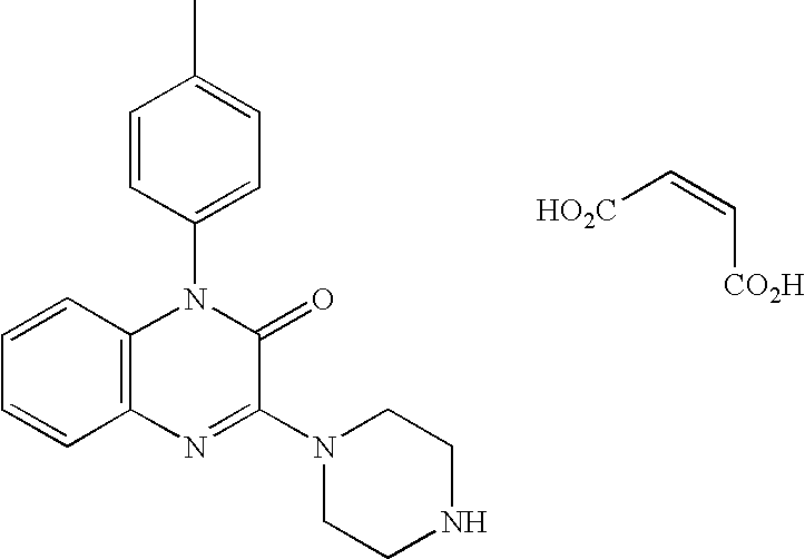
C12=C(C=CC=C1)N(C1=CC=C(C)C=C1)C(=O)C(N1CCNCC1)=N2.[HO2C]C=C[CO2H]
